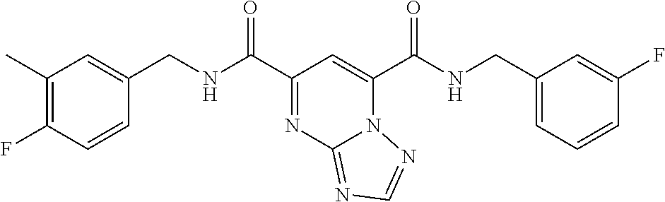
C1(C)=C(F)C=CC(CNC(C2=NC3=NC=NN3C(C(NCC3=CC=CC(F)=C3)=O)=C2)=O)=C1
